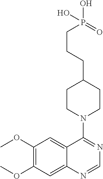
C1(OC)=C(OC)C=C2C(=C1)C(N1CCC(CCCP(O)(=O)O)CC1)=NC=N2
